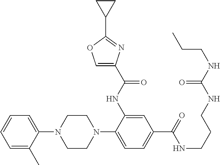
C1(N2CCN(C3=CC=C(C(NCCCNC(NCCC)=O)=O)C=C3NC(=O)C3=COC(C4CC4)=N3)CC2)=CC=CC=C1C
